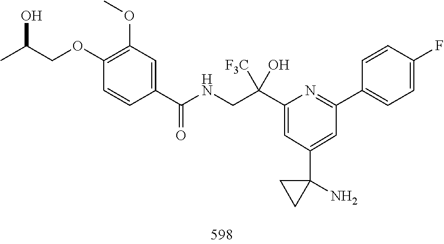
C1(C(NCC(C2=CC(C3(N)CC3)=CC(C3=CC=C(F)C=C3)=N2)([F3C])O)=O)=CC(OC)=C(OCC(C)O)C=C1
